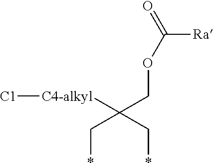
[C1][C4-alkyl]C(COC([Ra])=O)(C*)C*
